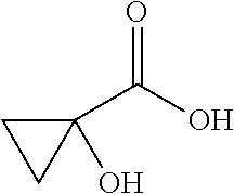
O=C(O)C1(O)CC1
